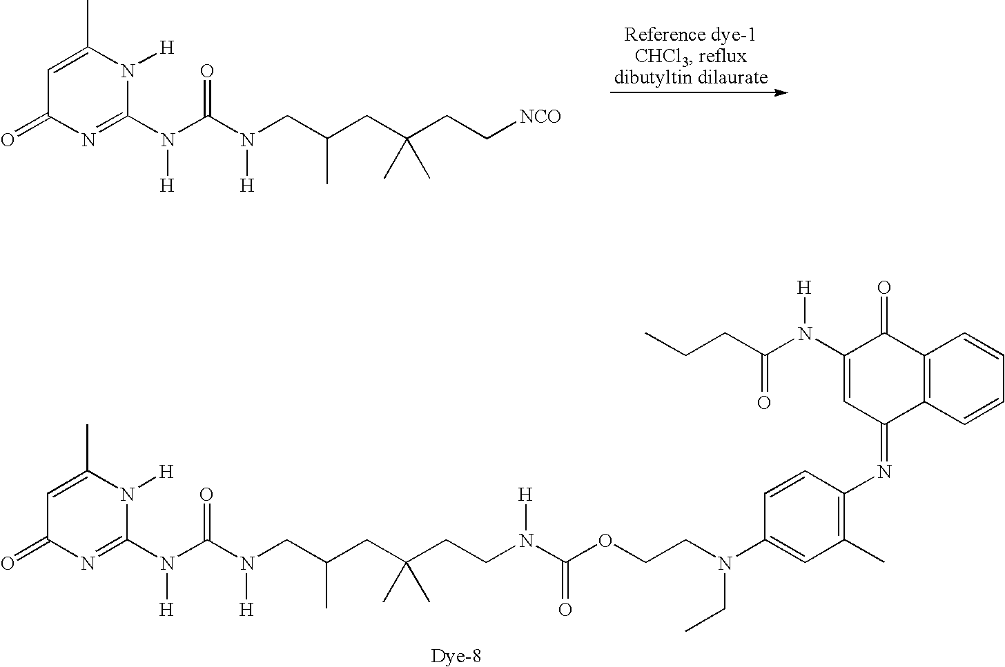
C1=C(C)N([H])C(N(C(N(CC(CC(CC[NCO])(C)C)C)[H])=O)[H])=NC1=O.C1=C(C)N([H])C(N(C(N(CC(CC(CCN(C(OCCN(C2=CC(C)=C(N=C3C4=C(C(=O)C(N(C(CCC)=O)[H])=C3)C=CC=C4)C=C2)CC)=O)[H])(C)C)C)[H])=O)[H])=NC1=O
